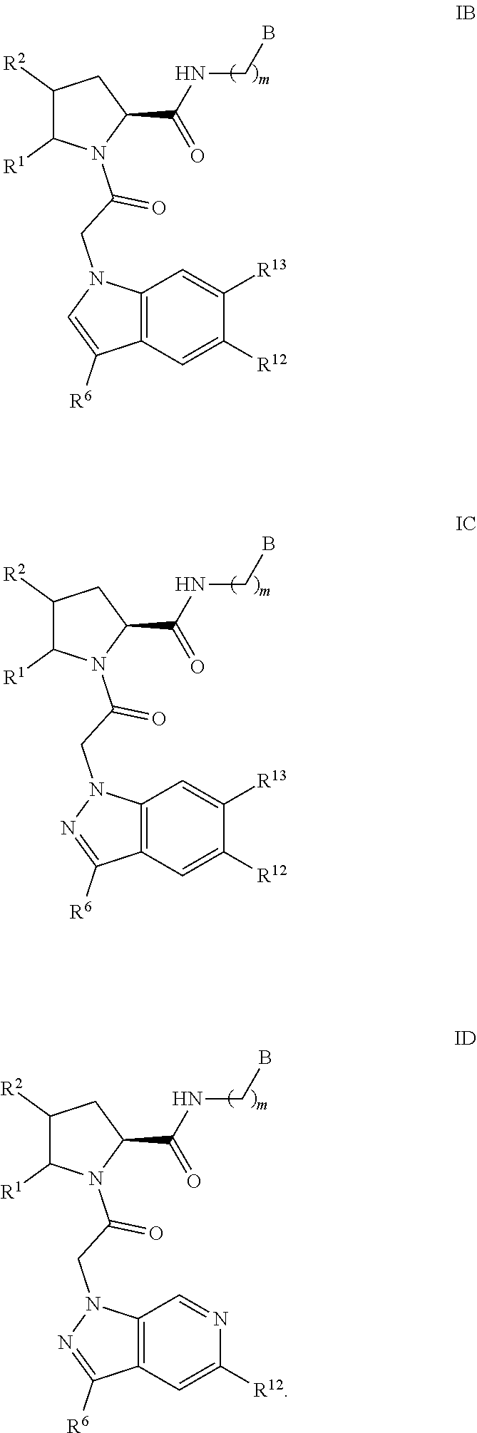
C1([R2])C([R1])N(C(CN2C=C([R6])C3=C2C=C([R13])C([R12])=C3)=O)C(C(NCB)=O)C1.C1([R2])C([R1])N(C(CN2N=C([R6])C3=C2C=C([R13])C([R12])=C3)=O)C(C(NCB)=O)C1.C1([R2])C([R1])N(C(CN2N=C([R6])C3=C2C=NC([R12])=C3)=O)C(C(NCB)=O)C1
